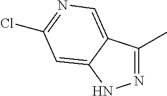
N1=C(C)C2=CN=C(Cl)C=C2N1
